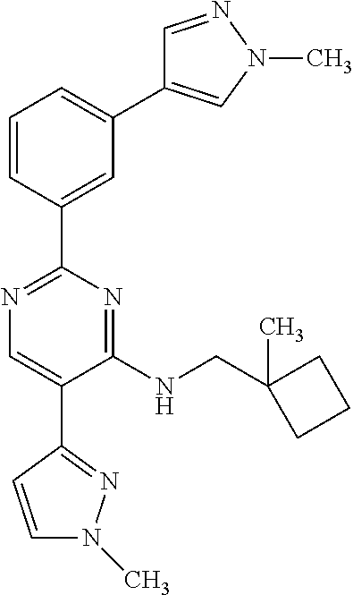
C1=CC(C2=NC=C(C3=NN(C)C=C3)C(NCC3(C)CCC3)=N2)=CC(C2=CN(C)N=C2)=C1
